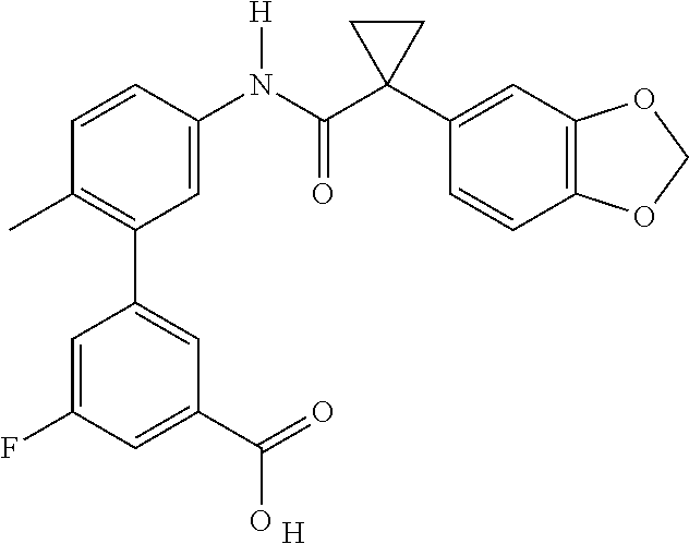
C1=C(N(C(C2(C3=CC4=C(C=C3)OCO4)CC2)=O)[H])C=CC(C)=C1C1=CC(C(=O)O)=CC(F)=C1.[H]
